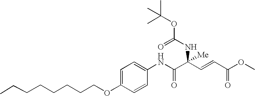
C1=C(OCCCCCCCC)C=CC(NC(C(C=CC(OC)=O)(NC(=O)OC(C)(C)C)[Me])=O)=C1
